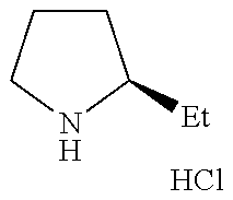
C1CCNC1[Et].Cl
